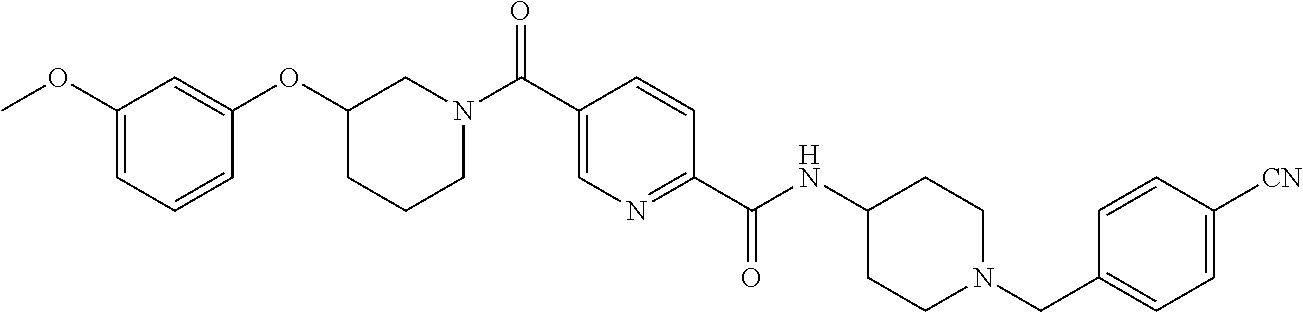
C1(OC2=CC(OC)=CC=C2)CCCN(C(C2=CN=C(C(NC3CCN(CC4=CC=C([CN])C=C4)CC3)=O)C=C2)=O)C1
